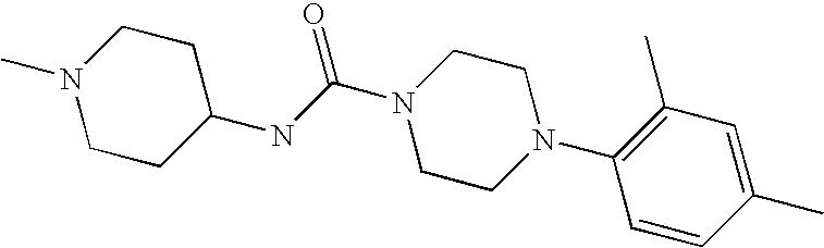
C1(N2CCN(C(=O)NC3CCN(C)CC3)CC2)=C(C)C=C(C)C=C1
